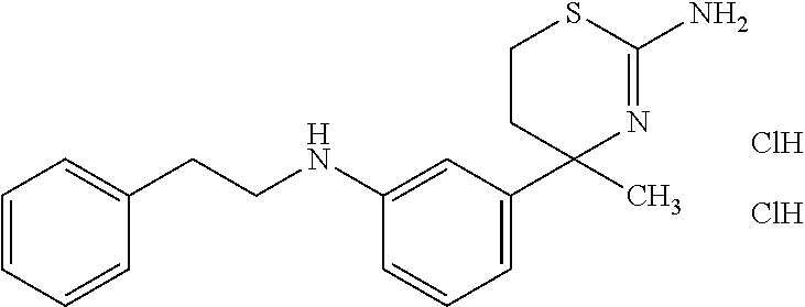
C1(C)(C2=CC=CC(NCCC3=CC=CC=C3)=C2)N=C(N)SCC1.Cl.Cl
